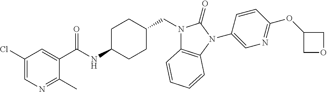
C1(Cl)=CN=C(C)C(C(NC2CCC(CN3C4=C(N(C5=CN=C(OC6COC6)C=C5)C3=O)C=CC=C4)CC2)=O)=C1
